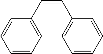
C1=CC=CC2=C1C=CC1=C2C=CC=C1
